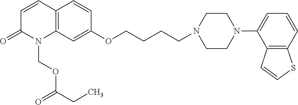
C12=C(C=C(OCCCCN3CCN(C4=CC=CC5=C4C=CS5)CC3)C=C1)N(COC(CC)=O)C(=O)C=C2
